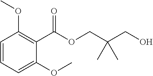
C1(C(OCC(CO)(C)C)=O)=C(OC)C=CC=C1OC
